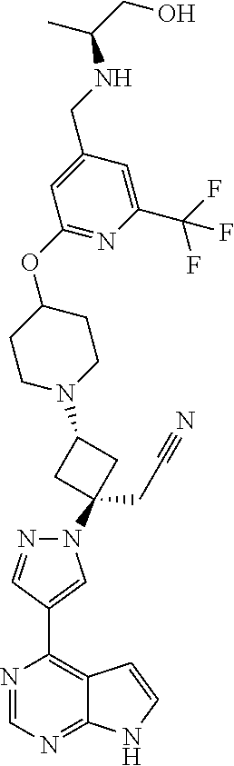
C1(N2N=CC(C3=C4C(=NC=N3)NC=C4)=C2)(CC#N)CC(N2CCC(OC3=NC(C(F)(F)F)=CC(CNC(CO)C)=C3)CC2)C1
